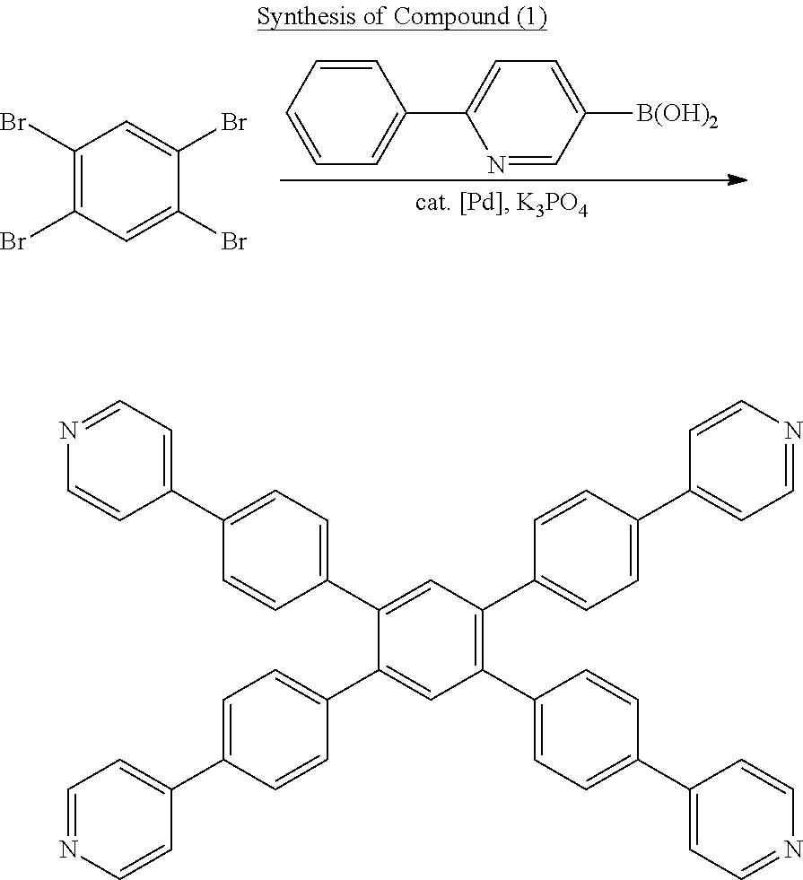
C1=CC=CC=C1C1=CC=C([B(OH)2])C=N1.C1(Br)=C(Br)C=C(Br)C(Br)=C1.C1(C2=CC=C(C3=CC(C4=CC=C(C5=CC=NC=C5)C=C4)=C(C4=CC=C(C5=CC=NC=C5)C=C4)C=C3C3=CC=C(C4=CC=NC=C4)C=C3)C=C2)=CC=NC=C1
